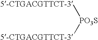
[5-CTGACGTTCT-3][PO3S][5-CTGACGTTCT-3]
